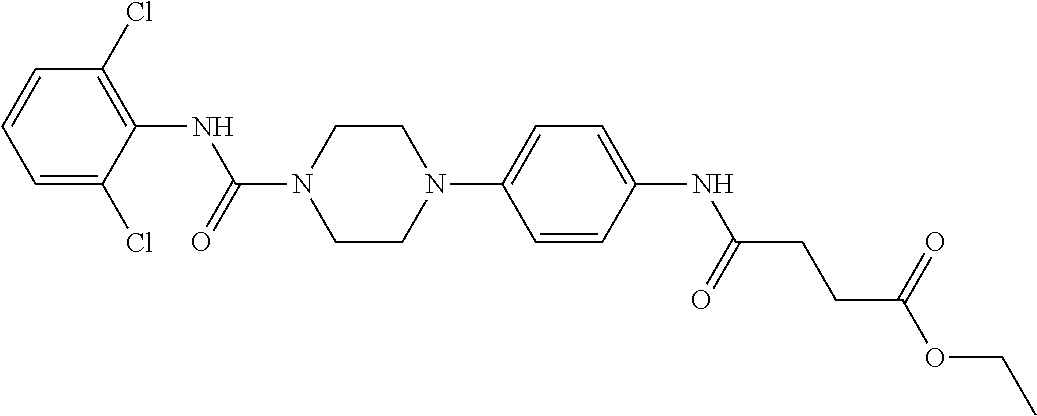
C1=C(Cl)C(NC(N2CCN(C3=CC=C(NC(CCC(OCC)=O)=O)C=C3)CC2)=O)=C(Cl)C=C1
